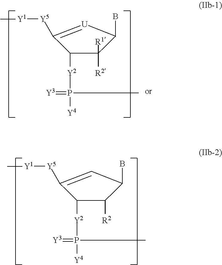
C1([Y2]P(=[Y3])([Y4])C)C([Y5][Y1]C)=[U]C(B)C1([R2])[R1].C1([Y2]P(=[Y3])([Y4])C)C([Y5][Y1]C)=CC(B)C1[R2]
